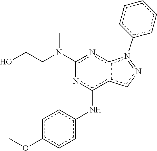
c1cc(Nc2c3c(nc(N(CCO)C)n2)n(-c2ccccc2)=nc3)ccc1OC
